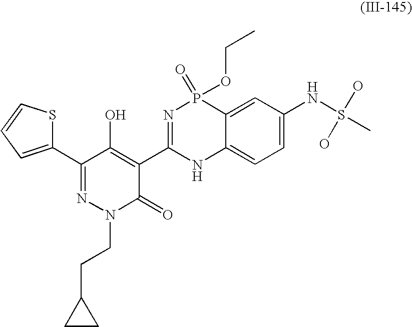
C1(C2=NN(CCC3CC3)C(=O)C(C3=NP(=O)(OCC)C4=CC(NS(C)(O)O)=CC=C4N3)=C2O)=CC=CS1
